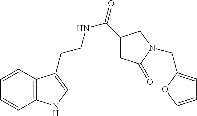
N(CCC1=CNC2=C1C=CC=C2)C(=O)C1CC(=O)N(CC2=CC=CO2)C1
